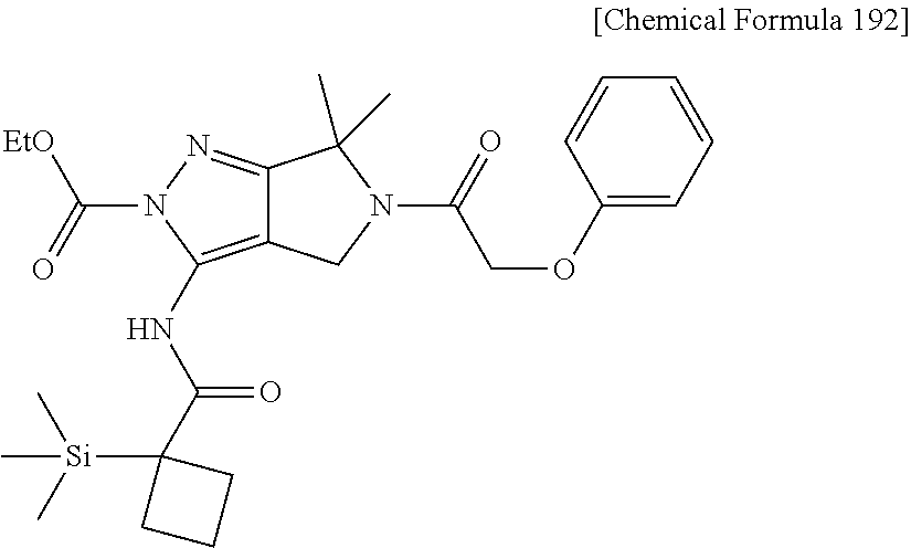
C1=CC=C(OCC(N2C(C)(C)C3=NN(C([EtO])=O)C(NC(C4([Si](C)(C)C)CCC4)=O)=C3C2)=O)C=C1
